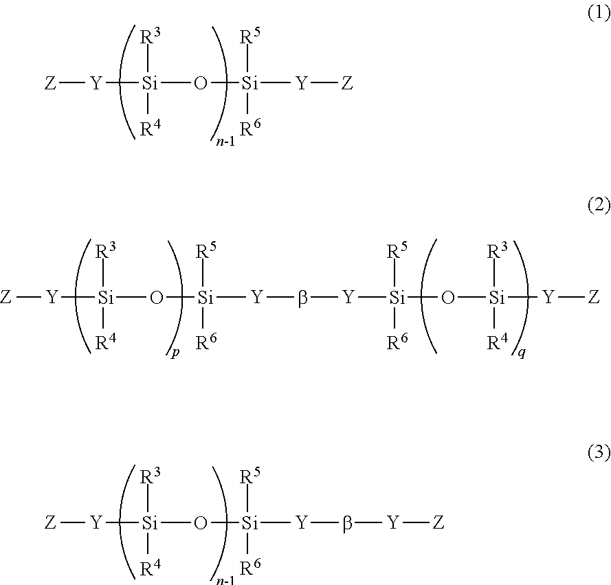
[Z][Y][Si](O[Si]([R5])([R6])[Y][Z])([R3])[R4].[Z][Y][Si](O[Si]([R5])([R6])[Y]b[Y][Si]([R5])([R6])O[Si]([R3])([R4])[Y][Z])([R3])[R4].[Z][Y][Si](O[Si]([R5])([R6])[Y]b[Y][Z])([R3])[R4]
